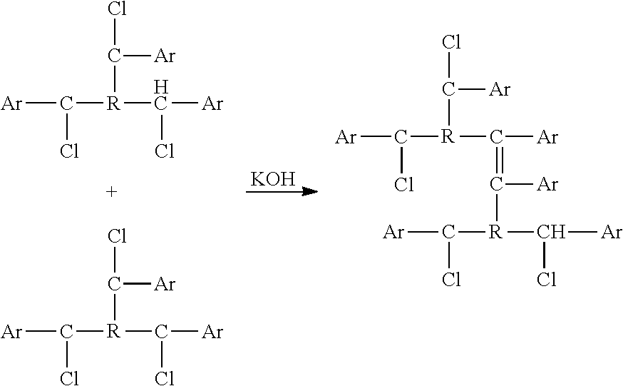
[KOH].ClC([Ar])[R](C([Ar])Cl)C([Ar])Cl.ClC([Ar])[R](C([Ar])Cl)C([Ar])Cl.ClC([Ar])[R](C([Ar])=C([R](C(Cl)[Ar])C([Ar])Cl)[Ar])C([Ar])Cl
